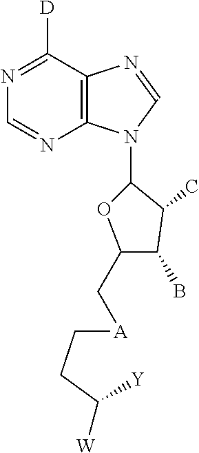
C1([D])=NC=NC2=C1N=CN2C1C(C)C(B)C(C[A]CCC([Y])[W])O1
